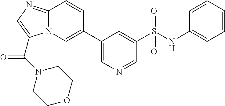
C1(C2=CN3C(=NC=C3C(N3CCOCC3)=O)C=C2)=CN=CC(S(NC2=CC=CC=C2)(=O)=O)=C1
